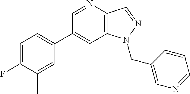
C1(C2=CC=C(F)C(C)=C2)=CC2=C(C=NN2CC2=CN=CC=C2)N=C1
